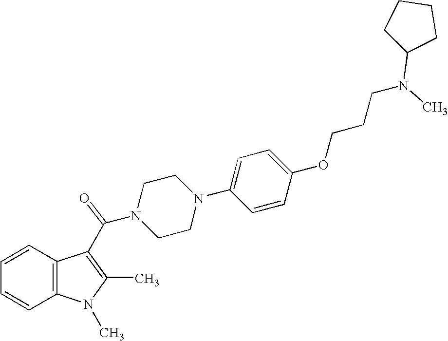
C1=CC2=C(C=C1)C(C(N1CCN(C3=CC=C(OCCCN(C4CCCC4)C)C=C3)CC1)=O)=C(C)N2C
